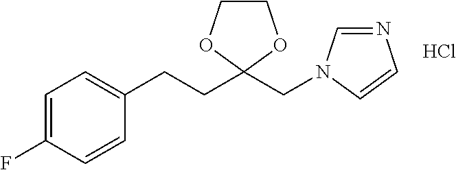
C1=C(F)C=CC(CCC2(CN3C=NC=C3)OCCO2)=C1.Cl
